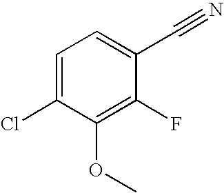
C(C1=CC=C(Cl)C(OC)=C1F)#N
